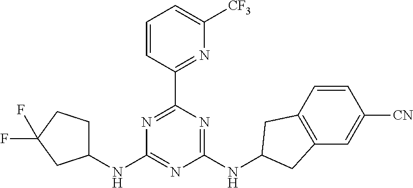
N1=C(C2=NC([CF3])=CC=C2)N=C(NC2CC3=C(C=C([CN])C=C3)C2)N=C1NC1CCC(F)(F)C1
